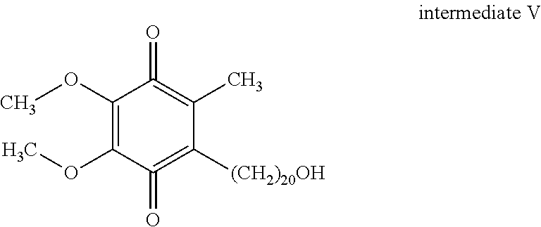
C1(OC)=C(OC)C(=O)=C([(CH2)20OH])C(C)=C1=O
